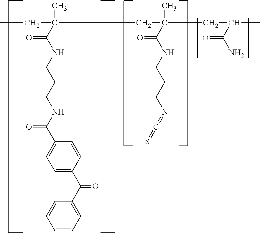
CCC(C)(C(NCCCNC(C1=CC=C(C(C2=CC=CC=C2)=O)C=C1)=O)=O)CC(CC(C)C(N)=O)(C)C(=O)NCCCN=C=S
